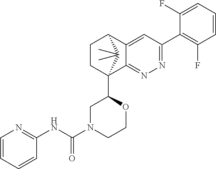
C1(F)=CC=CC(F)=C1C1=NN=C2C(=C1)C1CCC2(C2CN(C(NC3=NC=CC=C3)=O)CCO2)C1(C)C
